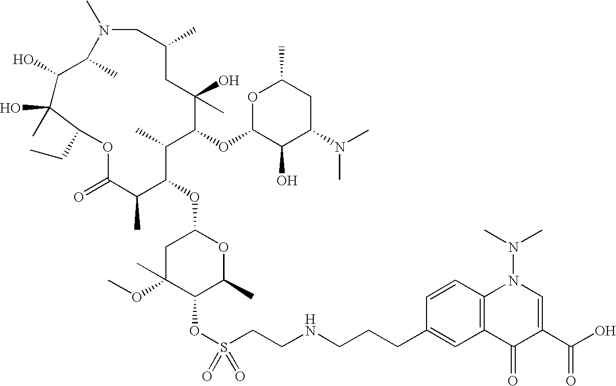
C1C(OC)(C)C(OS(CCNCCCC2=CC3=C(C=C2)N(N(C)C)C=C(C(O)=O)C3=O)(=O)=O)C(C)OC1OC1C(C)C(=O)OC(CC)C(O)(C)C(O)C(C)N(C)CC(C)CC(O)(C)C(OC2OC(C)CC(N(C)C)C2O)C1C
